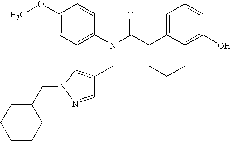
C1(OC)=CC=C(N(C(C2CCCC3=C(O)C=CC=C23)=O)CC2=CN(CC3CCCCC3)N=C2)C=C1
